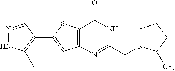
N1=CC(C2=CC3=C(S2)C(=O)NC(CN2CCCC2[CF3])=N3)=C(C)N1
